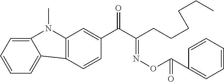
C12=C(C=C(C(C(CCCCCC)=NOC(C3=CC=CC=C3)=O)=O)C=C1)N(C)C1=CC=CC=C21
